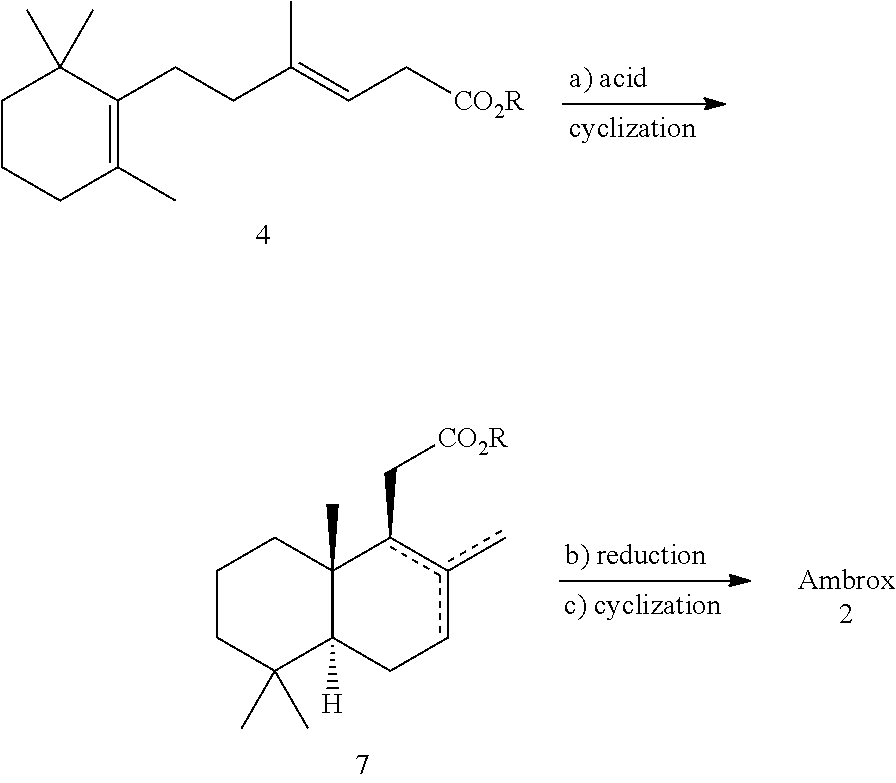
C1CCC(C)=C(CCC(=CC[CO2R])C)C1(C)C.C1CC(C)(C)C2([H])C(C)(C1)c(C[CO2R])c(c)cC2
